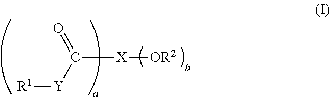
[X](C([Y][R1])=O)[OR2]
